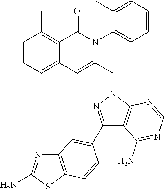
C1=CC=C2C(=C1C)C(=O)N(C1=CC=CC=C1C)C(CN1C3=C(C(C4=CC5=C(SC(N)=N5)C=C4)=N1)C(N)=NC=N3)=C2
